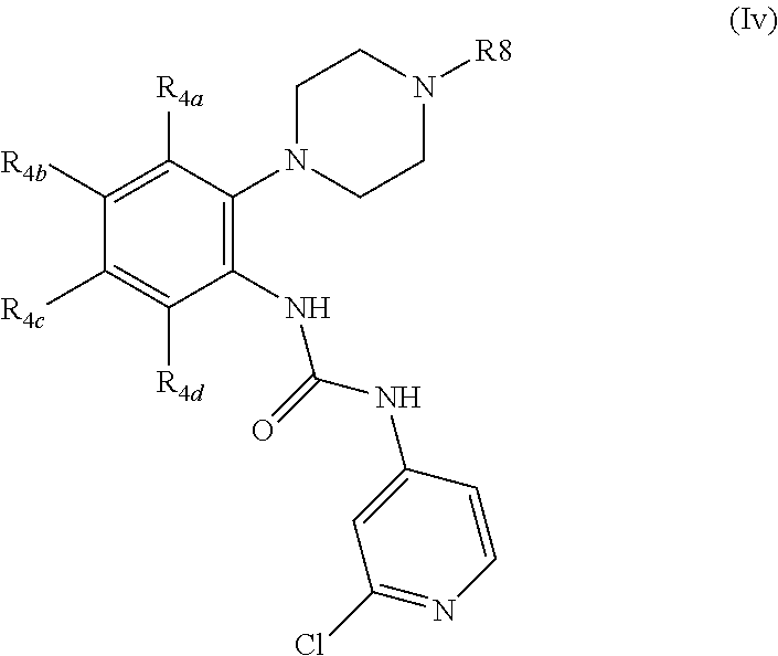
C1(NC(NC2=CC(Cl)=NC=C2)=O)=C(N2CCN([R8])CC2)C([R4a])=C([R4b])C([R4c])=C1[R4d]
